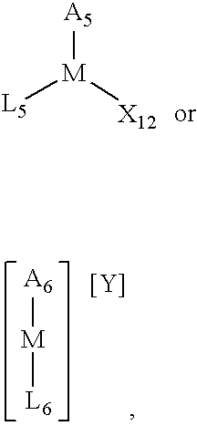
[A5][M]([X12])[L5].[A6][M][L6].[Y]
